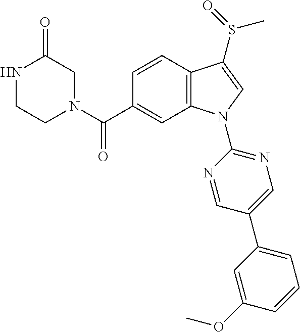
N1CCN(C(C2=CC3=C(C=C2)C(S(=O)C)=CN3C2=NC=C(C3=CC=CC(OC)=C3)C=N2)=O)CC1=O
